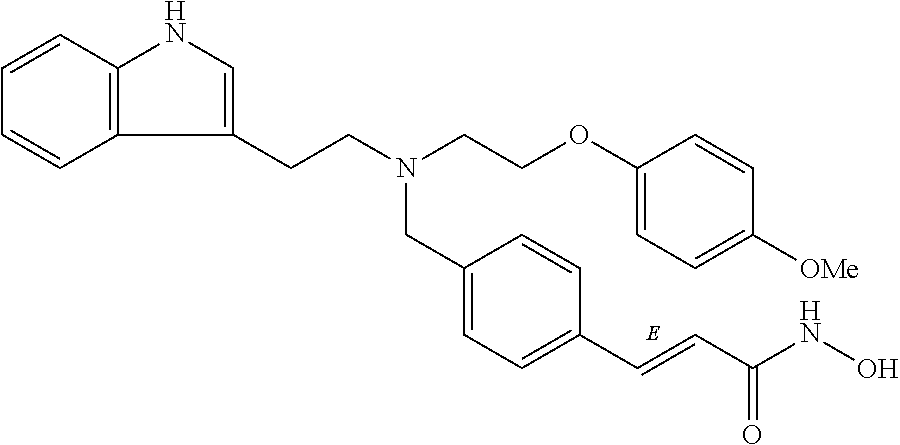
C1=C(CN(CCC2=CNC3=C2C=CC=C3)CCOC2=CC=C([OMe])C=C2)C=CC(C=CC(NO)=O)=C1
